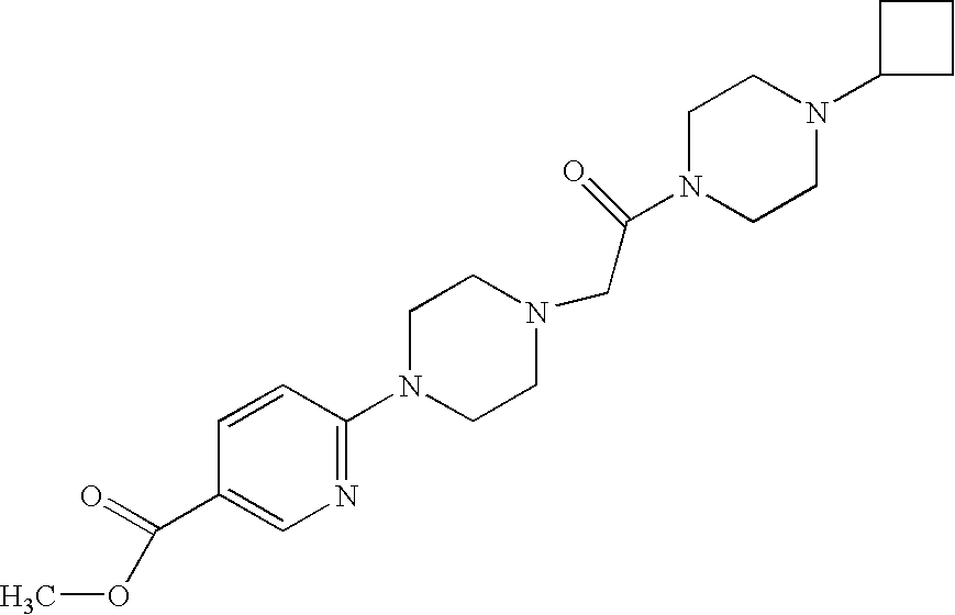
N1=C(N2CCN(CC(N3CCN(C4CCC4)CC3)=O)CC2)C=CC(C(=O)OC)=C1
